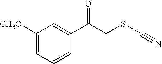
C1([CH3O])=CC=CC(C(CSC#N)=O)=C1
